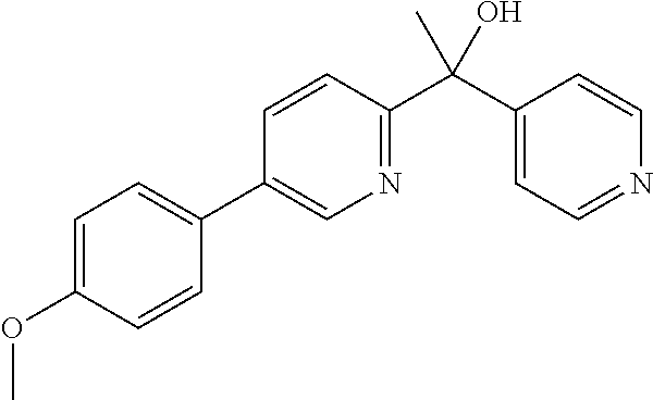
C1=C(OC)C=CC(C2=CN=C(C(C3=CC=NC=C3)(O)C)C=C2)=C1
